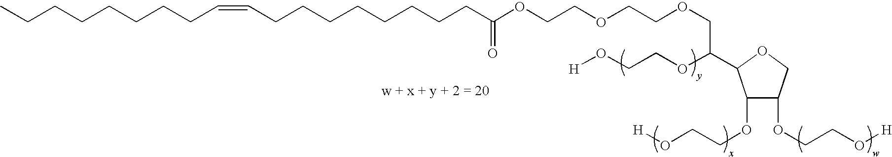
CCCCCCCCC=CCCCCCCCCC(=O)OCCOCCOCC(OCCO[H])C1C(OCCO[H])C(OCCO[H])CO1
